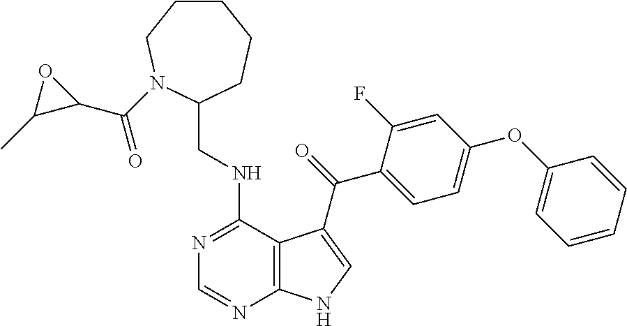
C1=CC=CC(OC2=CC=C(C(=O)C3=CNC4=C3C(NCC3CCCCCN3C(C3C(C)O3)=O)=NC=N4)C(F)=C2)=C1
